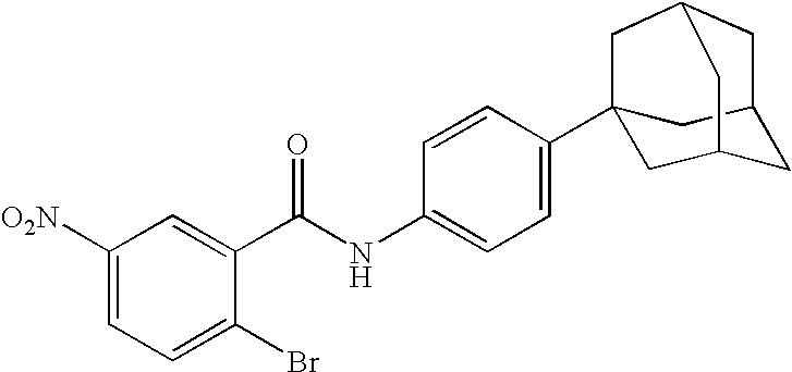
C1([O2N])=CC=C(Br)C(C(NC2=CC=C(C34CC5CC(C3)CC(C4)C5)C=C2)=O)=C1
